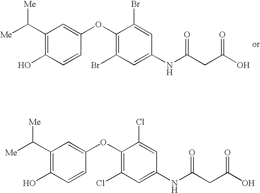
C1(C([Me])[Me])=C(O)C=CC(OC2=C(Cl)C=C(NC(CC(O)=O)=O)C=C2Cl)=C1.C1(C([Me])[Me])=C(O)C=CC(OC2=C(Br)C=C(NC(CC(O)=O)=O)C=C2Br)=C1
